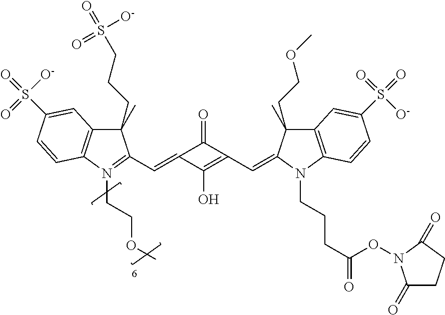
C1(CCCS(=O)(=O)[O-])(C)C2=C(N(CCOC)=C1C=C1C(O)=C(C=C3C(CCOC)(C)C4=C(N3CCCC(=O)ON3C(=O)CCC3=O)C=CC(S(=O)([O-])=O)=C4)C1=O)C=CC(S(=O)([O-])=O)=C2
